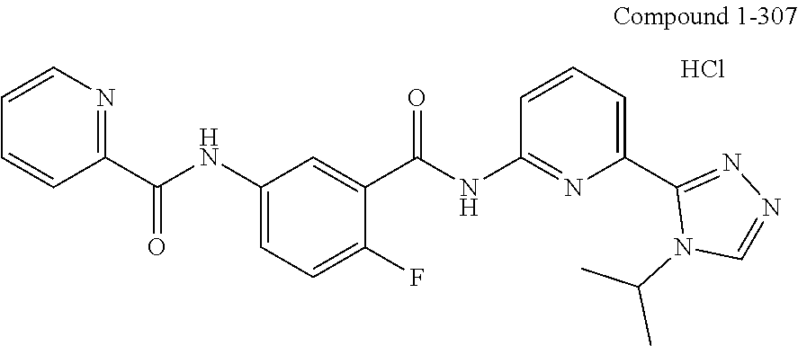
C1(NC(C2=NC=CC=C2)=O)=CC=C(F)C(C(NC2=NC(C3=NN=CN3C(C)C)=CC=C2)=O)=C1.Cl
